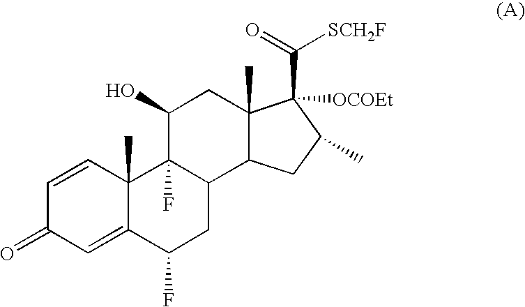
C1=CC2(C)C(=CC1=O)C(F)CC1C2(F)C(O)CC2(C)C1CC(C)C2(C(=O)[SCH2F])[OCOEt]
